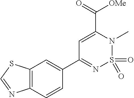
C12=C(C=CC(C3=NS(=O)(=O)N(C)C(C(=O)[OMe])=C3)=C1)N=CS2
